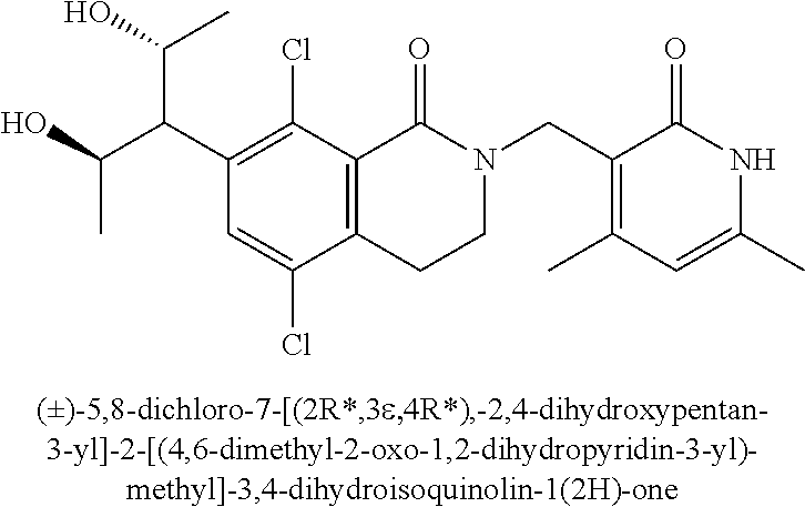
C1(C(C(O)C)C(O)C)=C(Cl)C2=C(C(Cl)=C1)CCN(CC1=C(C)C=C(C)NC1=O)C2=O
